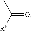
C(=O)([R8])C
